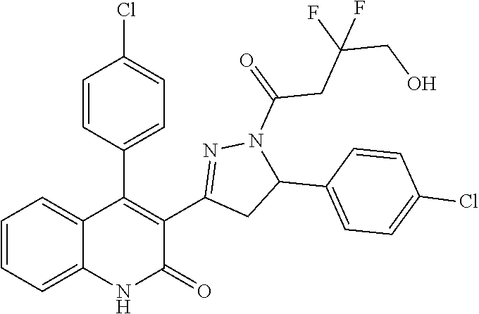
C1=CC=C2C(=C1)C(C1=CC=C(Cl)C=C1)=C(C1=NN(C(=O)CC(CO)(F)F)C(C3=CC=C(Cl)C=C3)C1)C(=O)N2
